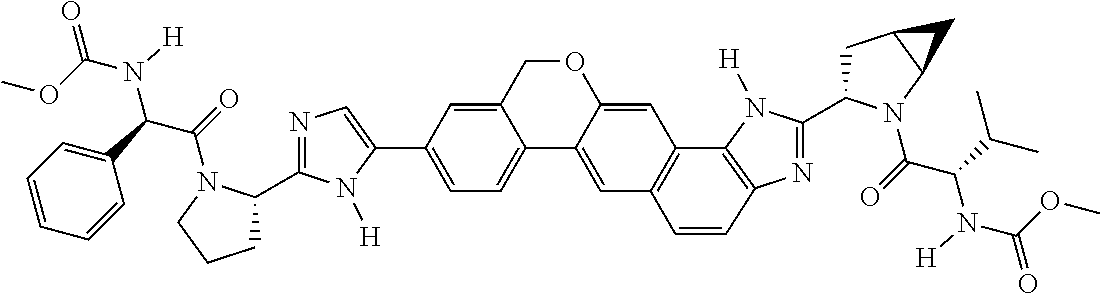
C1(C2=CC=C3C(=C2)COC2=CC4=C(C=C32)C=CC2=C4N([H])C(C3CC4C(N3C(=O)C(C(C)C)N([H])C(OC)=O)C4)=N2)=CN=C(C2CCCN2C(=O)C(C2=CC=CC=C2)N(C(OC)=O)[H])N1[H]
